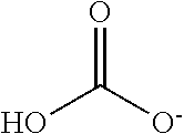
OC([O-])=O
